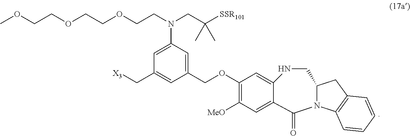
[X3]CC1=CC(COC2=C([MeO])C=C3C(=C2)NCC2N(C3=O)C3=C(C2)C=CC=C3)=CC(N(CCOCCOCCOC)CC([SSR101])(C)C)=C1
